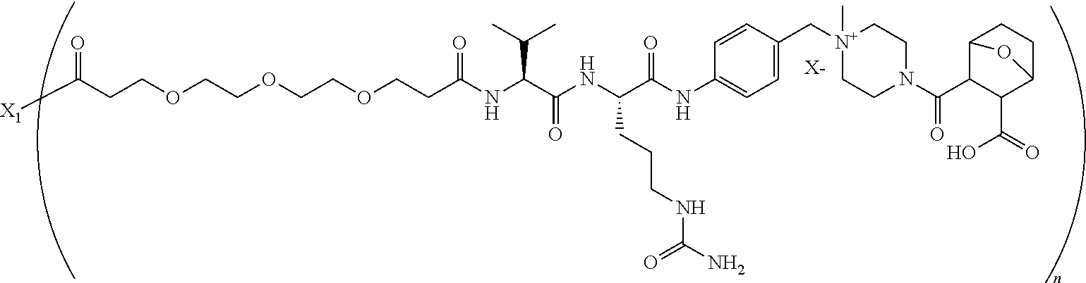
[X-].C(COCCOCCOCCC(NC(C(NC(C(NC1=CC=C(C[N+]2(C)CCN(C(C3C4CCC(C3C(O)=O)O4)=O)CC2)C=C1)=O)CCCNC(N)=O)=O)C(C)C)=O)C(=O)[X1]
